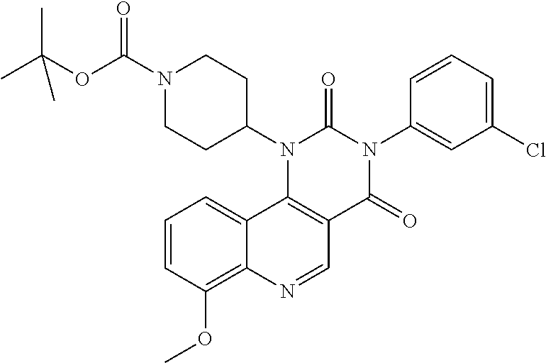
C1=CC(OC)=C2C(=C1)C1=C(C=N2)C(=O)N(C2=CC(Cl)=CC=C2)C(=O)N1C1CCN(C(OC(C)(C)C)=O)CC1
